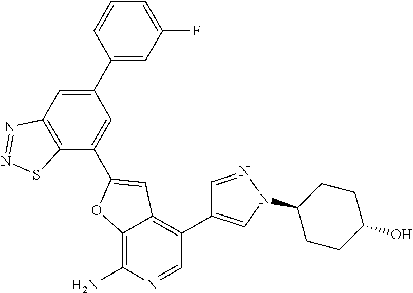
C12=C(N)N=CC(C3=CN(C4CCC(O)CC4)N=C3)=C1C=C(C1=CC(C3=CC(F)=CC=C3)=CC3=C1SN=N3)O2
